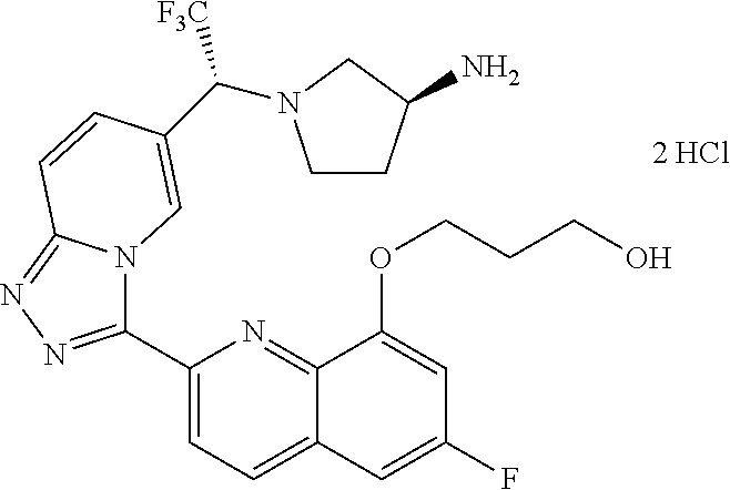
C1(C2=NN=C3N2C=C(C([F3C])N2CCC(N)C2)C=C3)=CC=C2C(=N1)C(OCCCO)=CC(F)=C2
